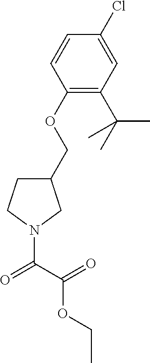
C1(OCC2CCN(C(C(OCC)=O)=O)C2)=C(C(C)(C)C)C=C(Cl)C=C1
